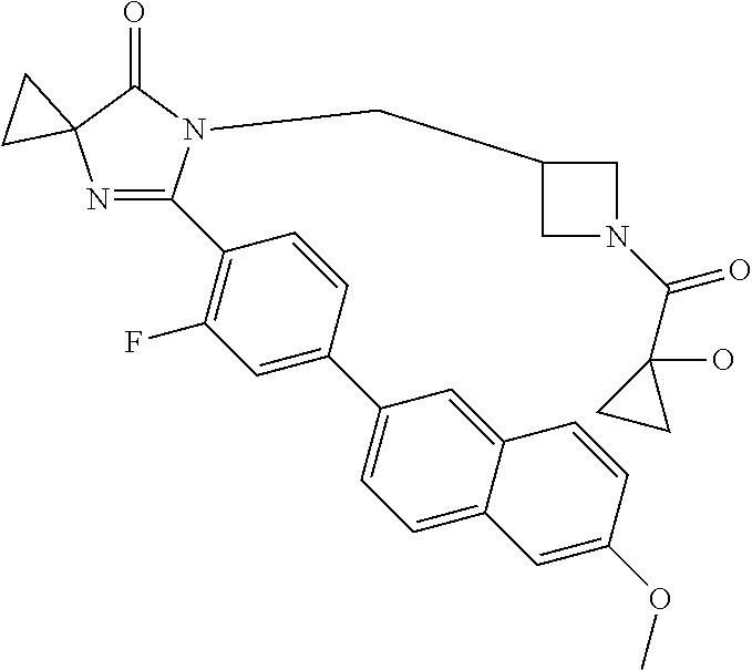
N1=C(C2=C(F)C=C(C3=CC=C4C(=C3)C=CC(OC)=C4)C=C2)N(CC2CN(C(C3(O)CC3)=O)C2)C(=O)C12CC2
